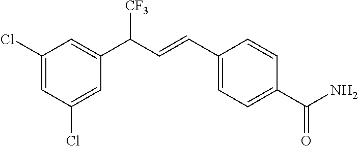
C1(Cl)=CC(C(C=CC2=CC=C(C(N)=O)C=C2)[CF3])=CC(Cl)=C1
